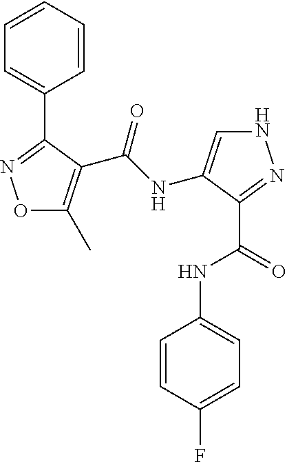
O1C(C)=C(C(=O)NC2=CNN=C2C(=O)NC2=CC=C(F)C=C2)C(C2=CC=CC=C2)=N1
